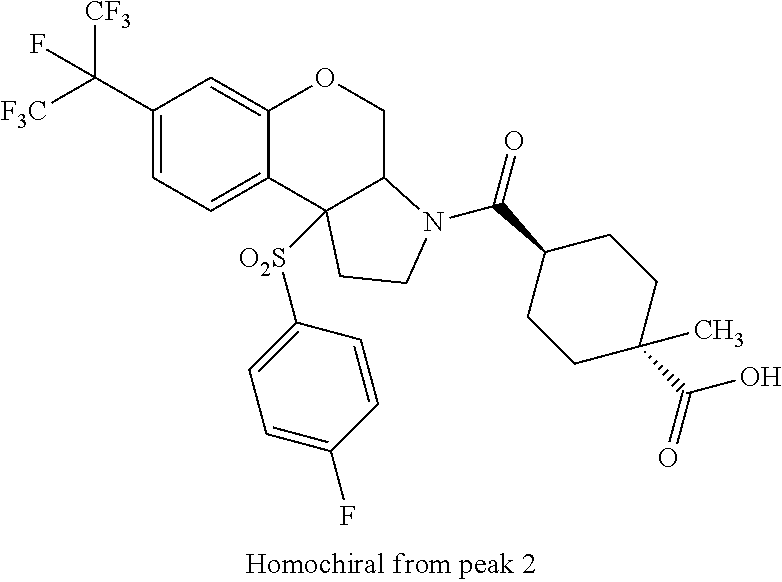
C1(C([F3C])([CF3])F)=CC=C2C(=C1)OCC1C2([O2S]C2=CC=C(F)C=C2)CCN1C(C1CCC(C)(C(=O)O)CC1)=O
